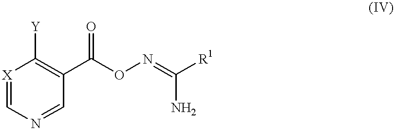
[X]1=CN=CC(C(ON=C([R1])N)=O)=C1[Y]
